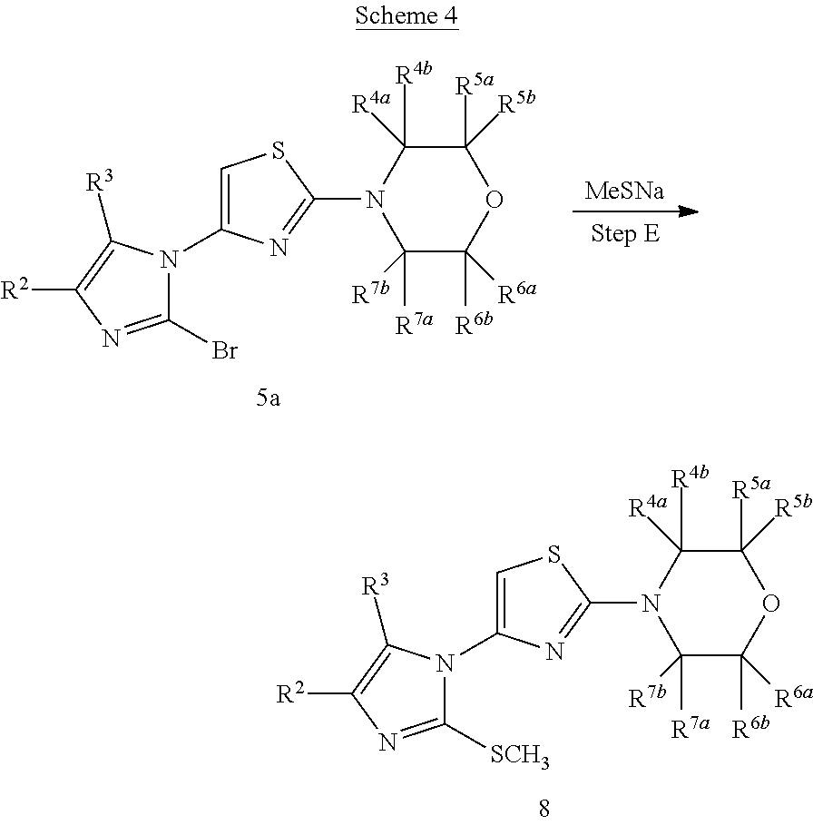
C1([SCH3])=NC([R2])=C([R3])N1C1=CSC(N2C([R4b])([R4a])C([R5a])([R5b])OC([R6b])([R6a])C2([R7a])[R7b])=N1.C1(Br)=NC([R2])=C([R3])N1C1=CSC(N2C([R4b])([R4a])C([R5a])([R5b])OC([R6b])([R6a])C2([R7a])[R7b])=N1.[MeSNa]
